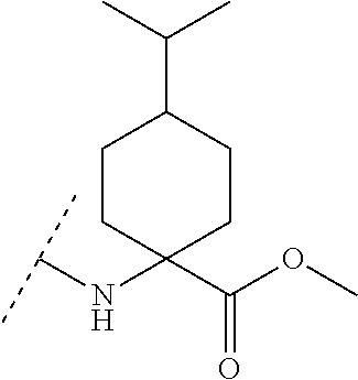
C(NC1(C(OC)=O)CCC(C(C)C)CC1)(C)C
